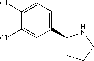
C1(Cl)=CC=C(C2CCCN2)C=C1Cl
